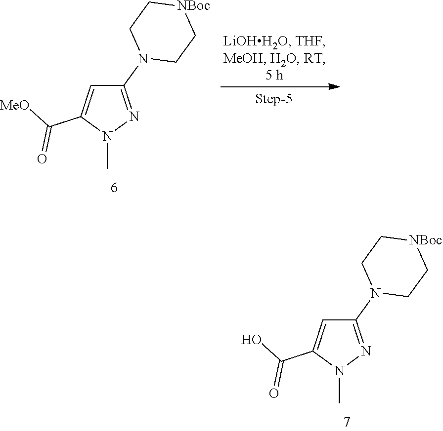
C1(N2CC[NBoc]CC2)=NN(C)C(C(O)=O)=C1.C1(N2CC[NBoc]CC2)=NN(C)C(C([MeO])=O)=C1
